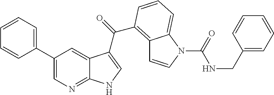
C1(C2=CN=C3C(=C2)C(C(=O)C2=C4C=CN(C(=O)NCC5=CC=CC=C5)C4=CC=C2)=CN3)=CC=CC=C1
